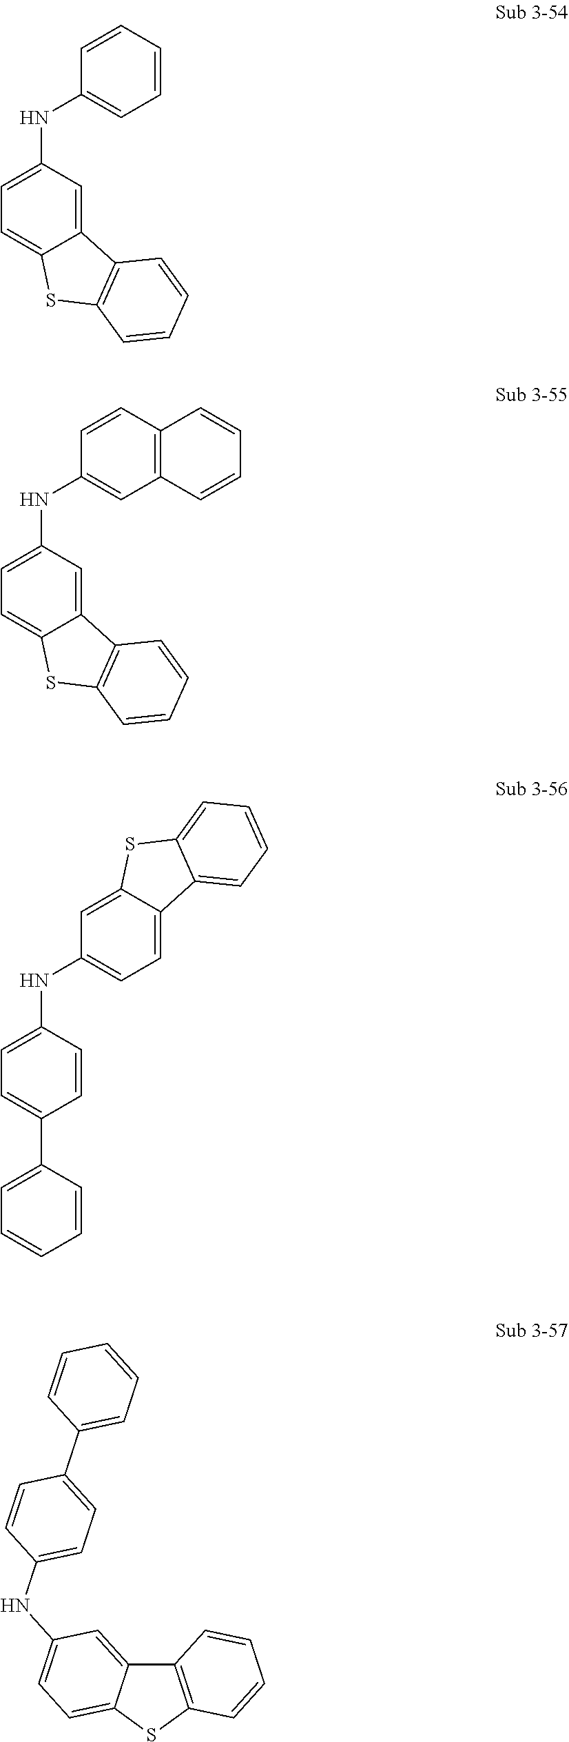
C12=CC=C(NC3=CC=CC=C3)C=C1C1=C(S2)C=CC=C1.C12=CC=C(NC3=CC4=C(C=C3)C=CC=C4)C=C1C1=C(S2)C=CC=C1.C12=CC(NC3=CC=C(C4=CC=CC=C4)C=C3)=CC=C1C1=CC=CC=C1S2.C12=C(SC3=CC=C(NC4=CC=C(C5=CC=CC=C5)C=C4)C=C13)C=CC=C2
